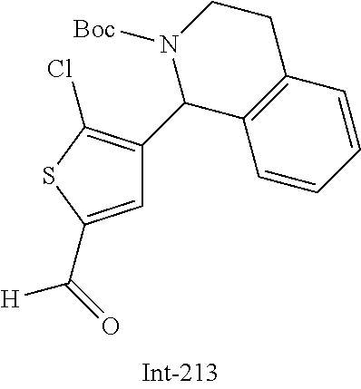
C1=C(C(=O)[H])SC(Cl)=C1C1C2=C(CCN1[Boc])C=CC=C2
